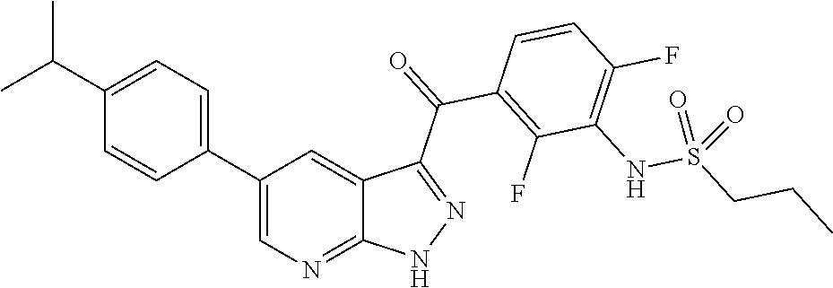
C1(C(C)C)=CC=C(C2=CN=C3C(=C2)C(C(=O)C2=C(F)C(NS(CCC)(=O)=O)=C(F)C=C2)=NN3)C=C1
